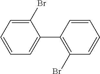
C1(Br)=CC=CC=C1C1=C(Br)C=CC=C1
